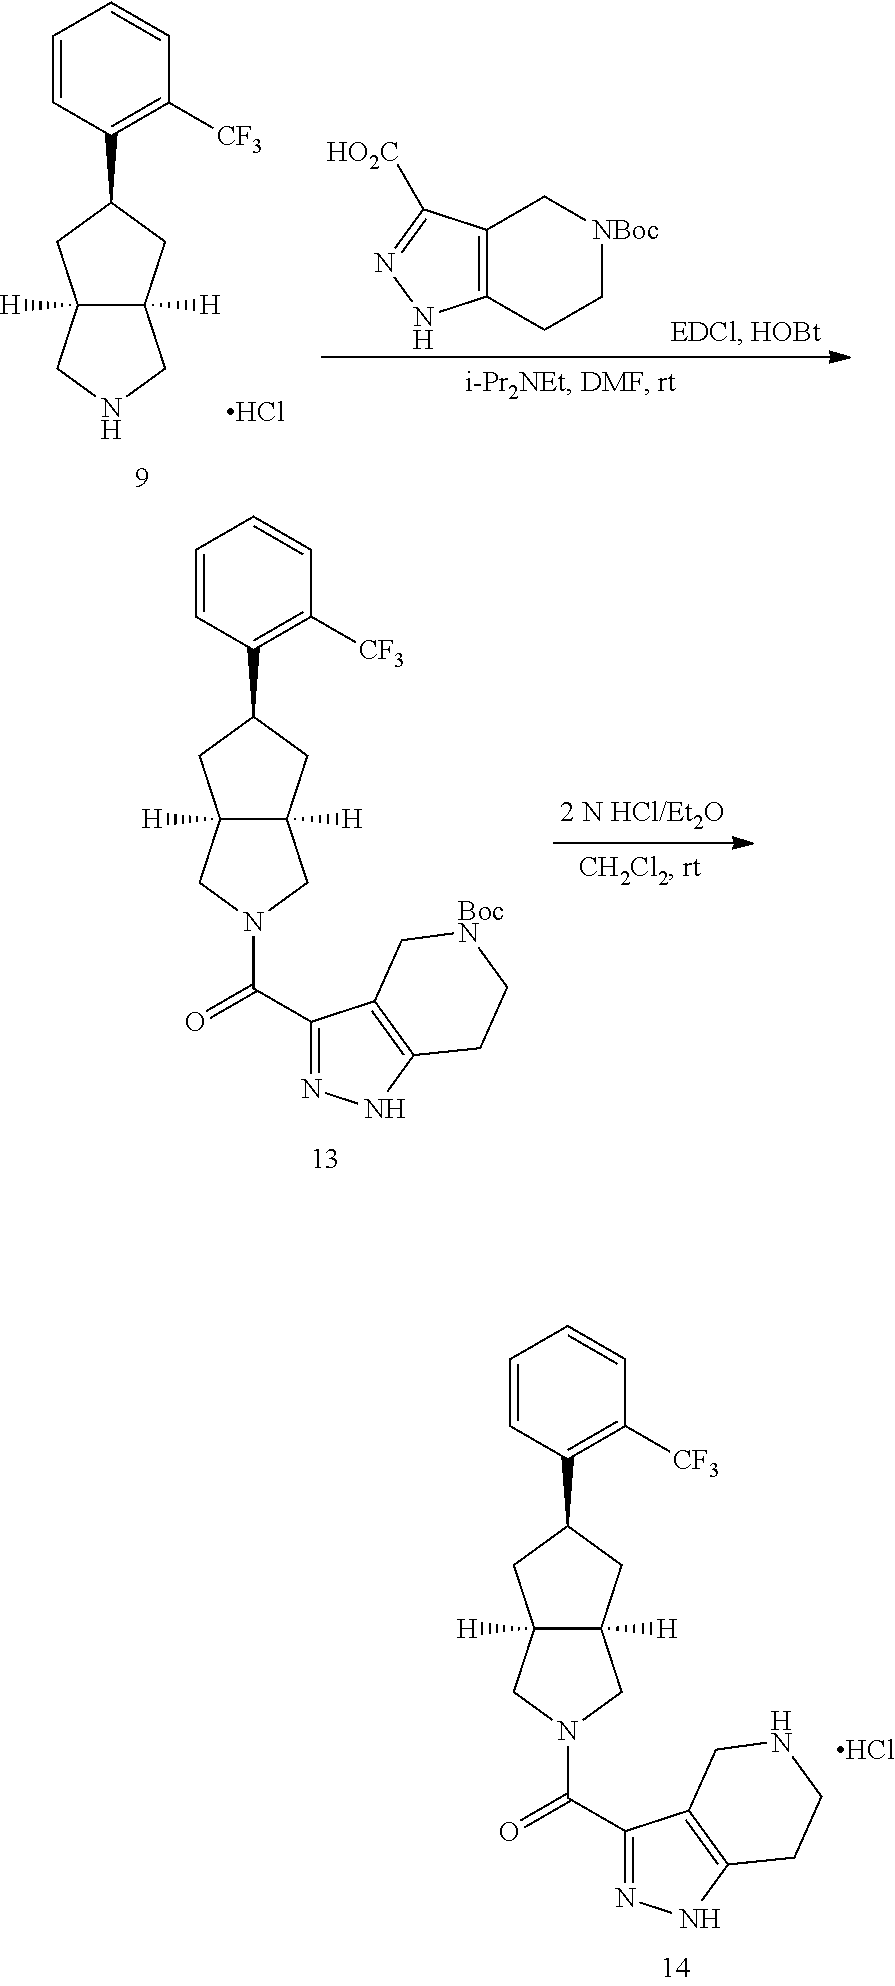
C12([H])C([H])(CNC1)CC(C1=C([CF3])C=CC=C1)C2.Cl.C12=C(CC[NBoc]C1)NN=C2[HO2C].C12([H])C([H])(CN(C(C3=NNC4=C3CNCC4)=O)C1)CC(C1=C([CF3])C=CC=C1)C2.Cl.C12([H])C([H])(CN(C(C3=NNC4=C3C[BocN]CC4)=O)C1)CC(C1=C([CF3])C=CC=C1)C2
